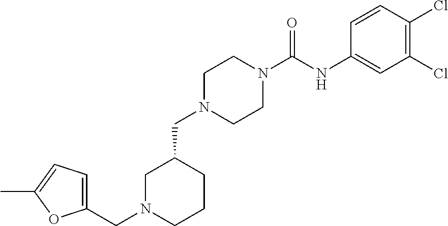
C1N(CC2=CC=C(C)O2)CCCC1CN1CCN(C(NC2=CC(Cl)=C(Cl)C=C2)=O)CC1
